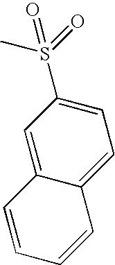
C1=C2C(=CC=C1S(=O)(C)=O)C=CC=C2
